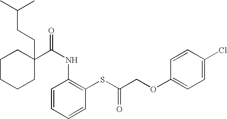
C1CCCC(C(NC2=C(SC(COC3=CC=C(Cl)C=C3)=O)C=CC=C2)=O)(CCC(C)C)C1
